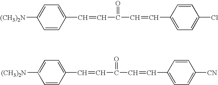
C1=C([(CH3)2N])C=CC(C=CC(C=CC2=CC=C(Cl)C=C2)=O)=C1.C1=C([(CH3)2N])C=CC(C=CC(C=CC2=CC=C([CN])C=C2)=O)=C1
